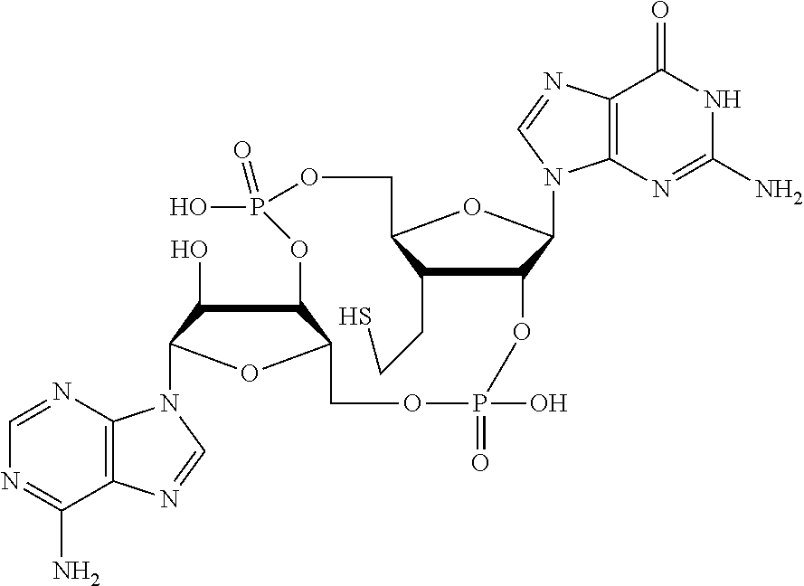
C1(CCS)C2C(N3C4=C(C(=O)NC(N)=N4)N=C3)OC1COP(=O)(O)OC1C(O)C(N3C4=C(C(N)=NC=N4)N=C3)OC1COP(O)(=O)O2
